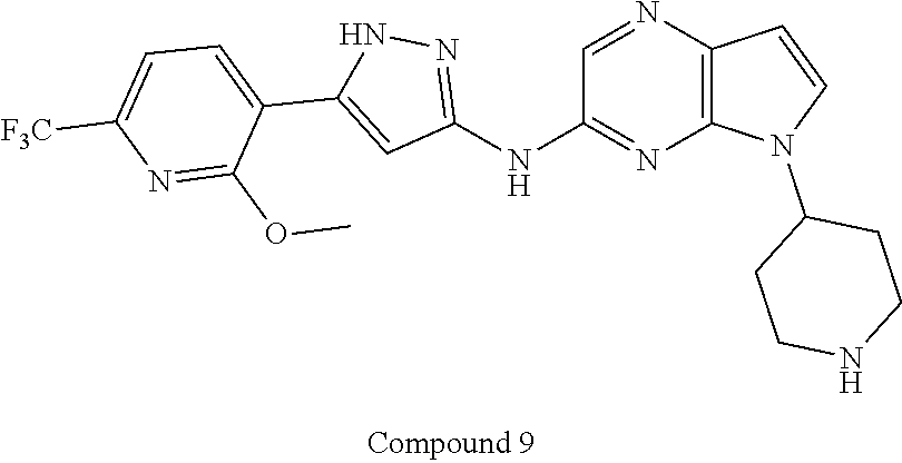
C12=C(N=CC(NC3=NNC(C4=CC=C([F3C])N=C4OC)=C3)=N1)C=CN2C1CCNCC1
